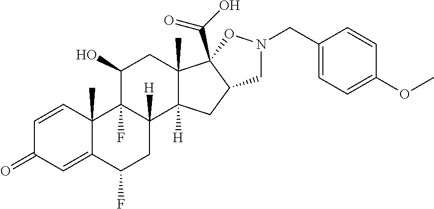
C1=CC2(C)C(=CC1=O)C(F)CC1([H])C2(F)C(O)CC2(C)C1([H])CC1C2(C(O)=O)ON(CC2=CC=C(OC)C=C2)C1
